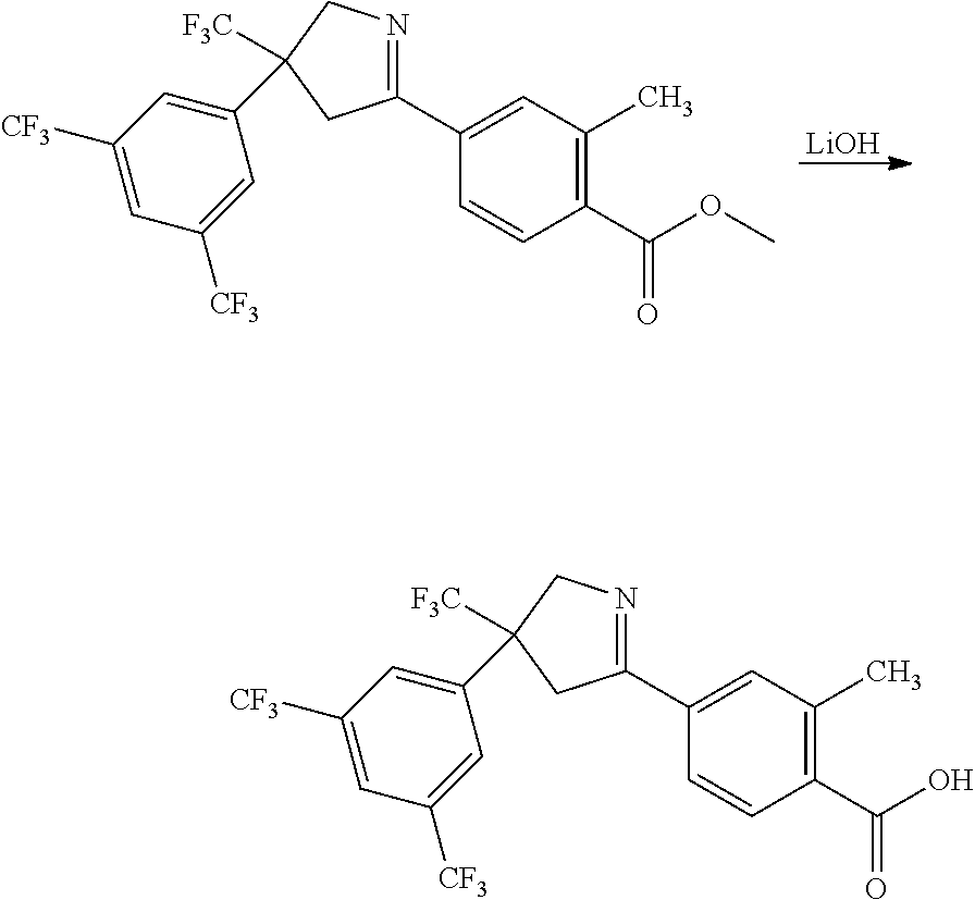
[LiOH].C1(C2=NCC(C3=CC([CF3])=CC([CF3])=C3)([F3C])C2)=CC(C)=C(C(OC)=O)C=C1.C1(C2=NCC(C3=CC([CF3])=CC([CF3])=C3)([F3C])C2)=CC(C)=C(C(O)=O)C=C1
